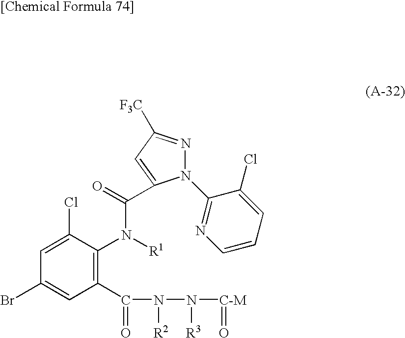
N1(C2=NC=CC=C2Cl)N=C([F3C])C=C1C(=O)N([R1])C1=C(C(=O)N([R2])N([R3])[C-M]=O)C=C(Br)C=C1Cl
